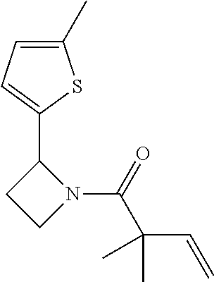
N1(C(C(C=C)(C)C)=O)C(C2=CC=C(C)S2)CC1
